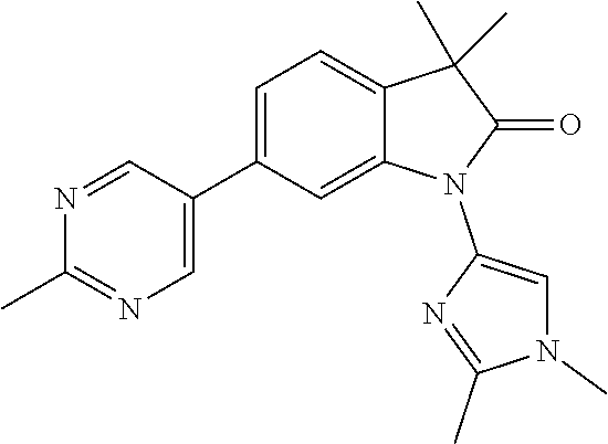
C1(C2=CN=C(C)N=C2)=CC=C2C(=C1)N(C1=CN(C)C(C)=N1)C(=O)C2(C)C
